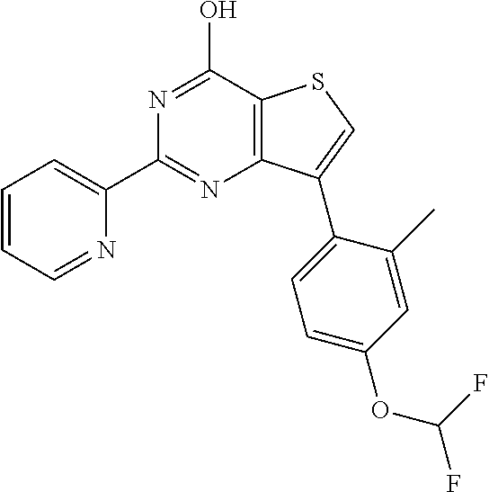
N1=C(O)C2=C(N=C1C1=CC=CC=N1)C(C1=CC=C(OC(F)F)C=C1C)=CS2
